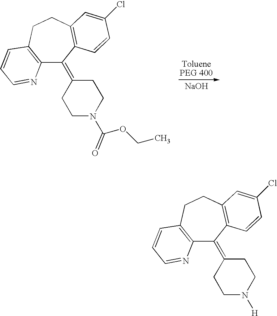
C12=C(CCC3=C(C1=C1CCN(C(OCC)=O)CC1)C=CC(Cl)=C3)C=CC=N2.[NaOH].C12=C(CCC3=C(C1=C1CCN([H])CC1)C=CC(Cl)=C3)C=CC=N2
